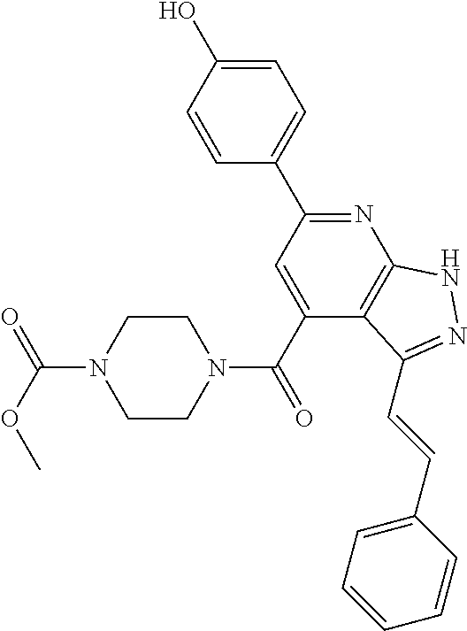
C1=C(O)C=CC(C2=NC3=C(C(C(=O)N4CCN(C(=O)OC)CC4)=C2)C(C=CC2=CC=CC=C2)=NN3)=C1
